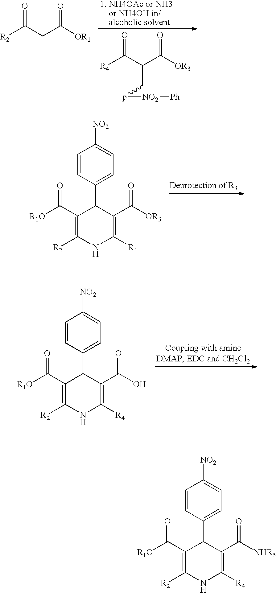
[R4]C(C(C([OR3])=O)=Cp[NO2][Ph])=O.[R2]C(CC([OR1])=O)=O.C1=CC(C2C(C(=O)[R1O])=C([R2])NC([R4])=C2C(=O)[OR3])=CC=C1[NO2].C1=CC(C2C(C(=O)[R1O])=C([R2])NC([R4])=C2C(=O)O)=CC=C1[NO2].C1=CC(C2C(C(=O)[R1O])=C([R2])NC([R4])=C2C(=O)[NHR5])=CC=C1[NO2]
